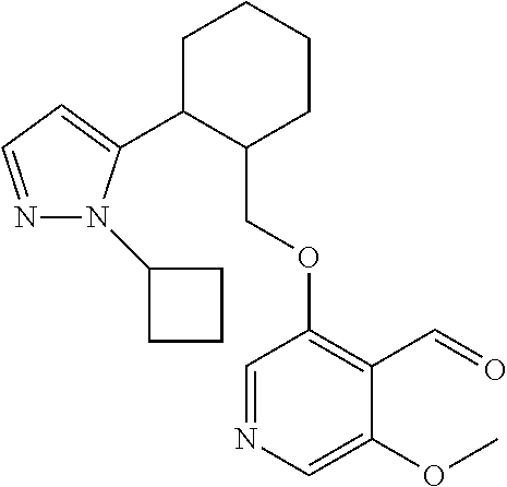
C1C(C2=CC=NN2C2CCC2)C(COC2=C(C=O)C(OC)=CN=C2)CCC1
